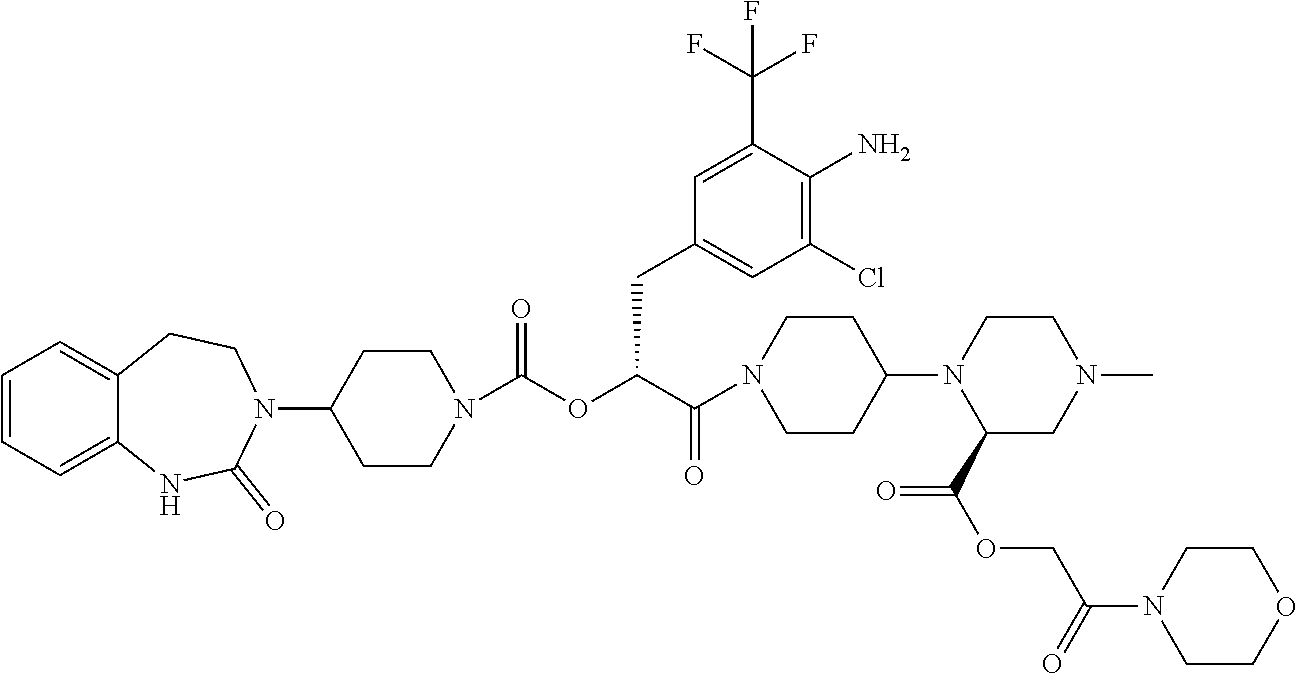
C12=CC=CC=C1NC(=O)N(C1CCN(C(OC(C(=O)N3CCC(N4C(C(OCC(N5CCOCC5)=O)=O)CN(C)CC4)CC3)CC3=CC(Cl)=C(N)C(C(F)(F)F)=C3)=O)CC1)CC2
